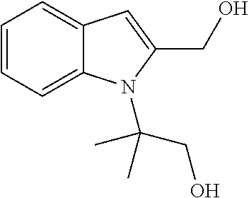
C1=CC=C2C(=C1)C=C(CO)N2C(CO)(C)C
